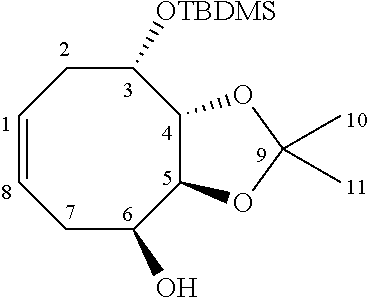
C1=CCC(O)C2C(C([OTBDMS])C1)OC(C)(C)O2
